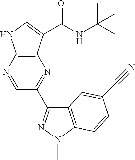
C1=NC2=C(N=C1C1=NN(C)C3=C1C=C(C#N)C=C3)C(C(NC(C)(C)C)=O)=CN2
